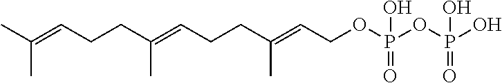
CC(=CCCC(=CCCC(=CCOP(OP(O)(=O)O)(=O)O)C)C)C
